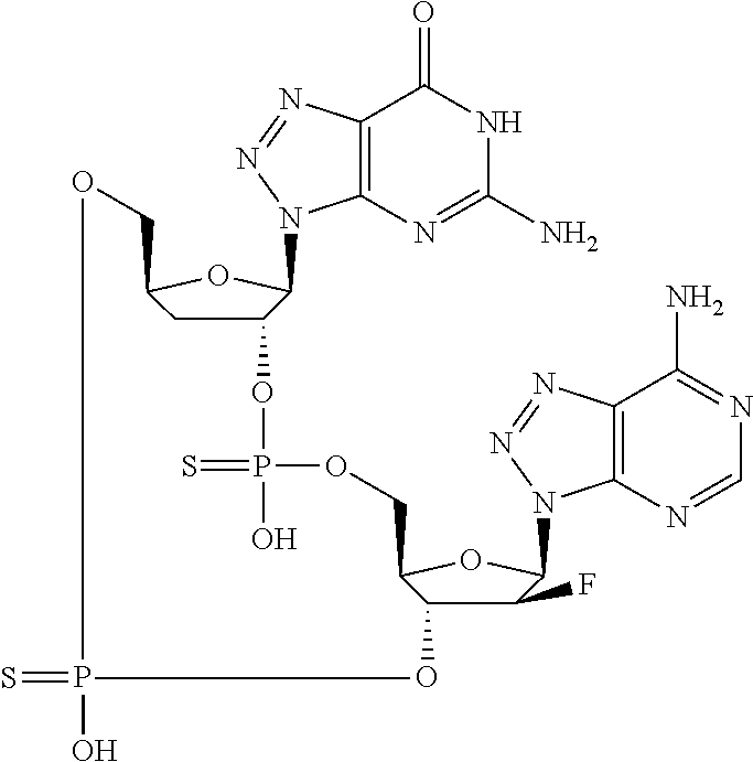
C12=C(N=C(N)NC1=O)N(C1C(OP(=S)(O)OCC3OC(N4C5=C(C(N)=NC=N5)N=N4)C(F)C3O)CC(CO)O1)N=N2.S=PO
